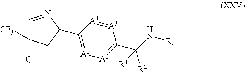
[A3]1=[A4]C(C2CC([CF3])([Q])C=N2)=[A1][A2]=C1C(N[R4])([R2])[R1]
